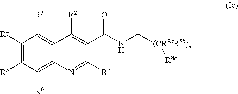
C1([R4])=C([R5])C([R6])=C2C(=C1[R3])C([R2])=C(C(NC[(CR8aR8b)m][R8c])=O)C([R7])=N2
